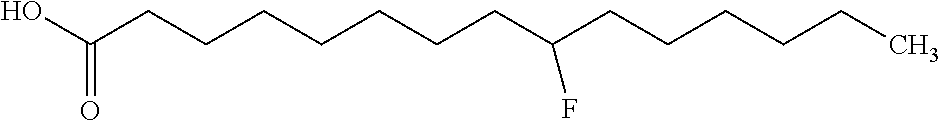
OC(CCCCCCCC(CCCCCC)F)=O
